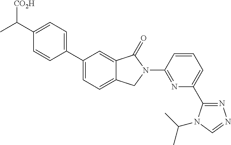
C1(C(C)[CO2H])=CC=C(C2=CC=C3C(=C2)C(=O)N(C2=NC(C4=NN=CN4C(C)C)=CC=C2)C3)C=C1
